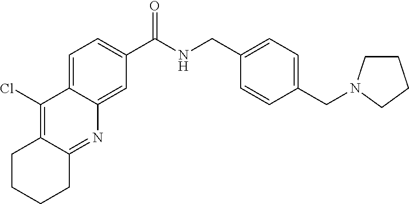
C1CCCC2=NC3=CC(C(NCC4=CC=C(CN5CCCC5)C=C4)=O)=CC=C3C(Cl)=C12
